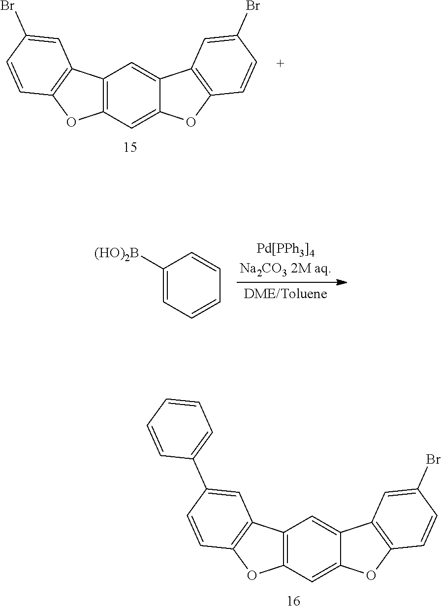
C12=C(C=C3C(=C1)C1=C(O3)C=CC(Br)=C1)OC1=C2C=C(C2=CC=CC=C2)C=C1.C12=C(C=C3C(=C1)C1=C(O3)C=CC(Br)=C1)OC1=C2C=C(Br)C=C1.C1([(HO)2B])=CC=CC=C1
